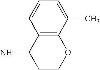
C12=C(C(C)=CC=C1)OCCC2N
